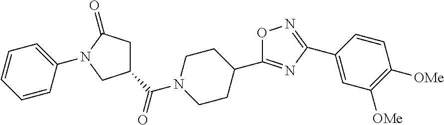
C1(C(=O)N2CCC(C3=NC(C4=CC([OMe])=C([OMe])C=C4)=NO3)CC2)CC(=O)N(C2=CC=CC=C2)C1
